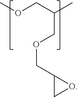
COCC(C)COCC1CO1
